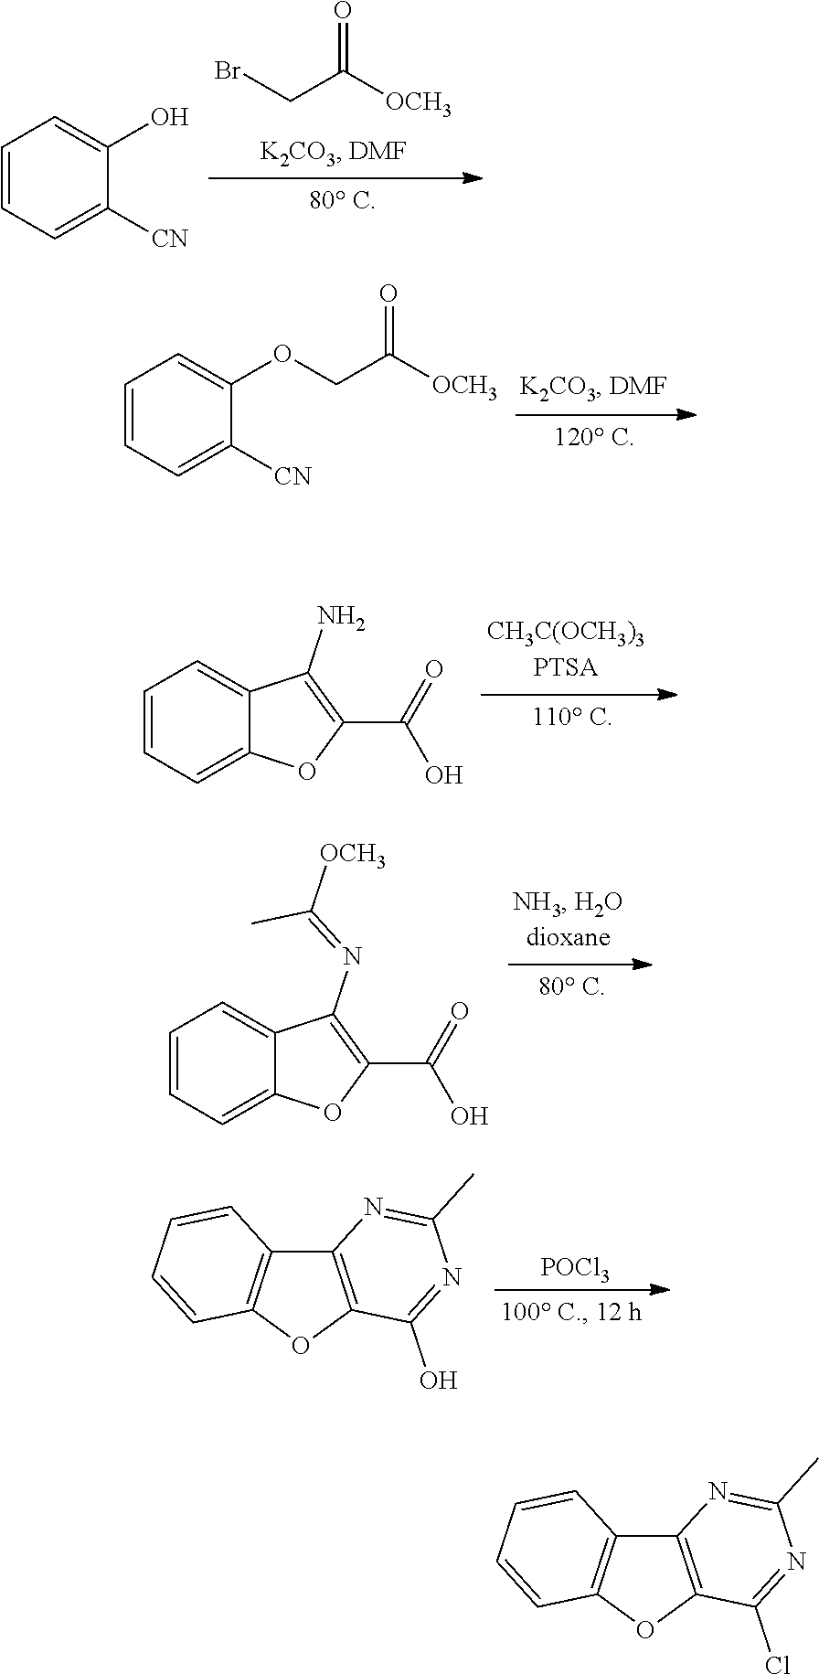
BrCC([OCH3])=O.C1=CC=C([CN])C(O)=C1.C1=CC=C([CN])C(OCC([OCH3])=O)=C1.C1=CC=C2C(=C1)C(N)=C(C(=O)O)O2.C1=CC=C2C(=C1)C(N=C([OCH3])C)=C(C(=O)O)O2.[POCl3].C12=C(OC3=C1C=CC=C3)C(O)=NC(C)=N2.C12=C(OC3=C1C=CC=C3)C(Cl)=NC(C)=N2
